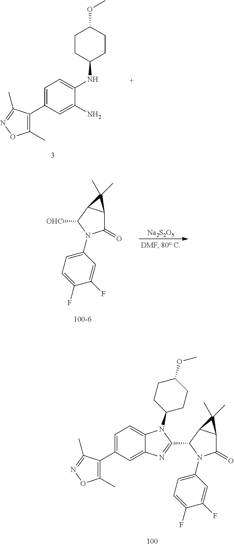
C1(C)=C(C2=CC=C(NC3CCC(OC)CC3)C(N)=C2)C(C)=NO1.C1(=O)C2C(C(C3=NC4=CC(C5=C(C)ON=C5C)=CC=C4N3C3CCC(OC)CC3)N1C1=CC=C(F)C(F)=C1)C2(C)C.C1(=O)C2C(C([OHC])N1C1=CC=C(F)C(F)=C1)C2(C)C.[Na2S2O5]
